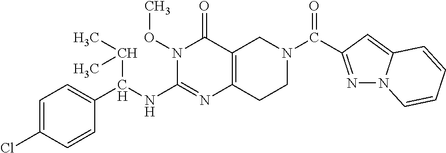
C1=C(Cl)C=CC(C(NC2=NC3=C(C(=O)N2OC)CN(C(=O)C2=NN4C(=C2)C=CC=C4)CC3)C(C)C)=C1
